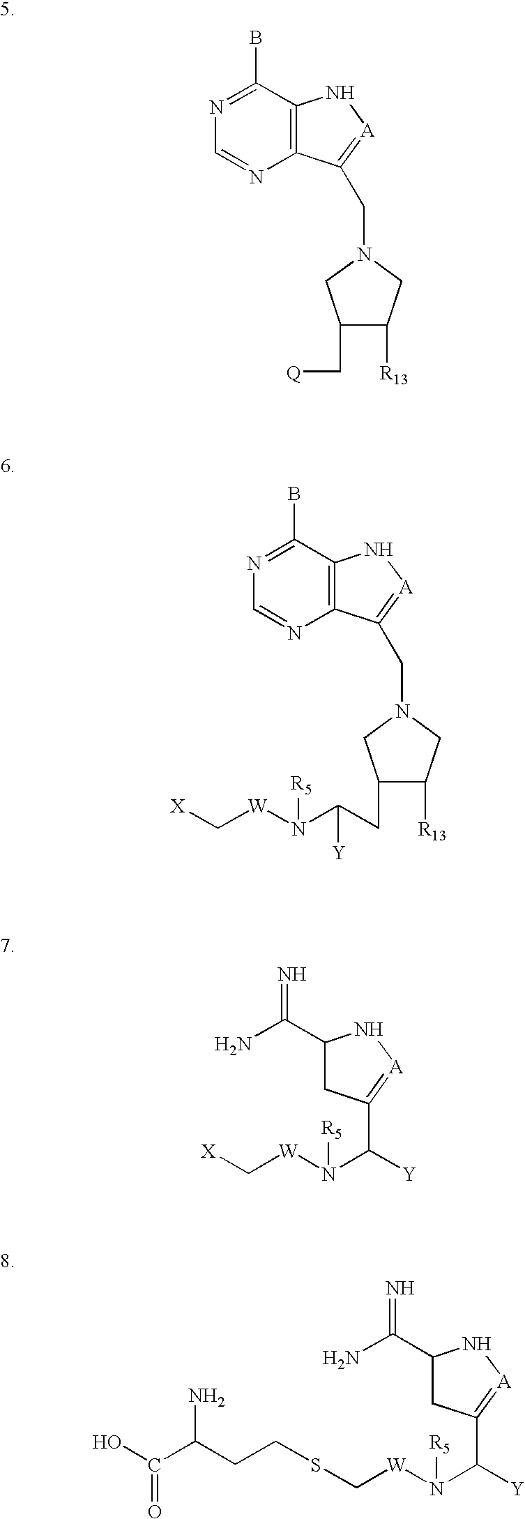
C12=C(C(B)=NC=N1)N[A]=C2CN1CC(C[Q])C([R13])C1.C12=C(C(B)=NC=N1)N[A]=C2CN1CC(CC(N([W]C[X])[R5])[Y])C([R13])C1.C1C(C(N)=N)N[A]=C1C([Y])N([W]C[X])[R5].C1C(C(N)=N)N[A]=C1C([Y])N([W]CSCCC(C(O)=O)N)[R5]
